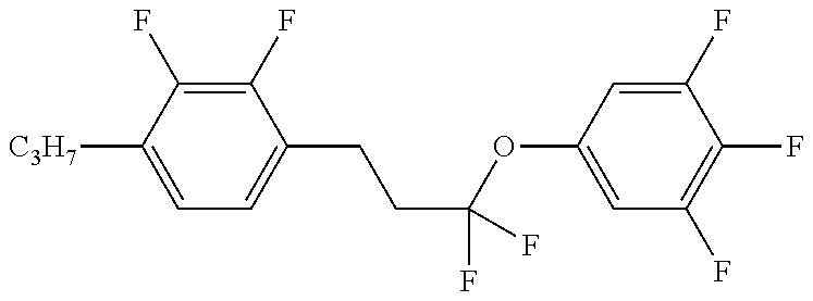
C1=C([C3H7])C(F)=C(F)C(CCC(OC2=CC(F)=C(F)C(F)=C2)(F)F)=C1
